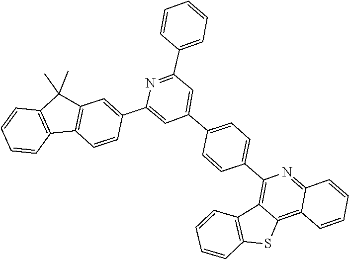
C1=CC2=C(C=C1C1=CC(C3=CC=C(C4=C5C(=C6C(=N4)C=CC=C6)SC4=C5C=CC=C4)C=C3)=CC(C3=CC=CC=C3)=N1)C(C)(C)C1=C2C=CC=C1
